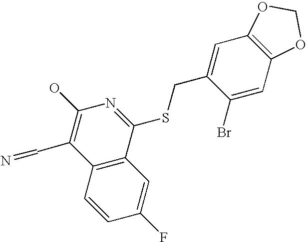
C12=C(C(SCC3=CC4=C(C=C3Br)OCO4)=NC(O)=C1C=N)C=C(F)C=C2
